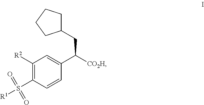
C1(CC([CO2H])C2=CC([R2])=C(S([R1])(=O)=O)C=C2)CCCC1
